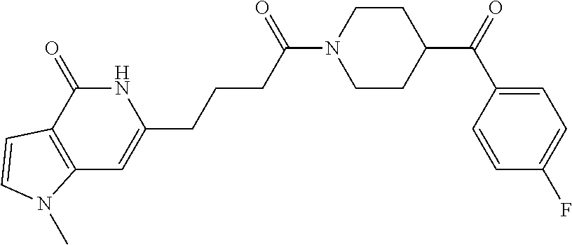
N1C(=O)C2=C(C=C1CCCC(N1CCC(C(C3=CC=C(F)C=C3)=O)CC1)=O)N(C)C=C2
